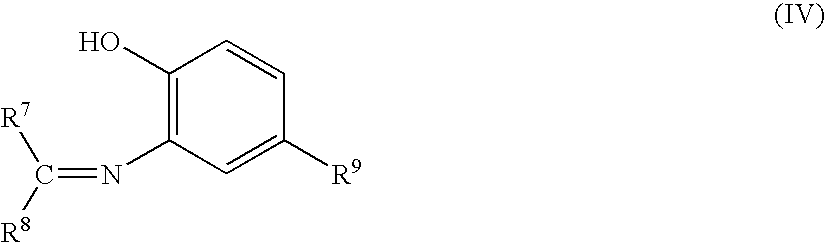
C1(O)=C(N=C([R8])[R7])C=C([R9])C=C1
